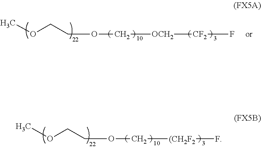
C(OC[OCH2][CF2]F)COC.C(OC[(CH2F2]F)COC
